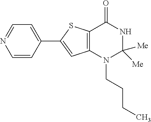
C12=C(C(=O)NC([Me])([Me])N1CCCC)SC(C1=CC=NC=C1)=C2
